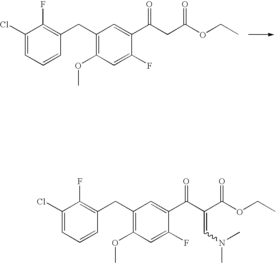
C1(Cl)=CC=CC(CC2=C(OC)C=C(F)C(C(CC(OCC)=O)=O)=C2)=C1F.C1(Cl)=CC=CC(CC2=C(OC)C=C(F)C(C(C(C(OCC)=O)=CN(C)C)=O)=C2)=C1F
